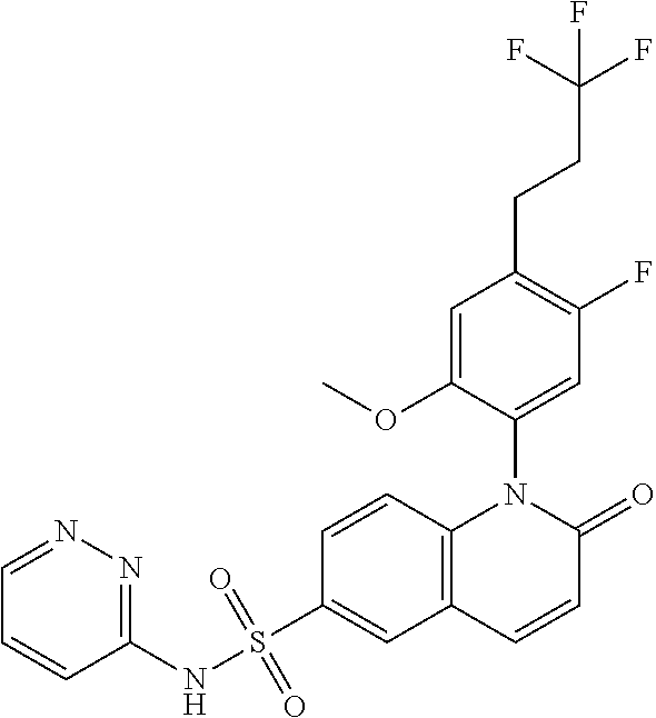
C1=C(OC)C(N2C3=C(C=CC2=O)C=C(S(NC2=NN=CC=C2)(=O)=O)C=C3)=CC(F)=C1CCC(F)(F)F
